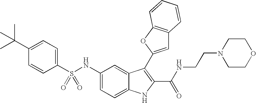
C1(C(C)(C)C)=CC=C(S(NC2=CC=C3C(=C2)C(C2=CC4=C(O2)C=CC=C4)=C(C(NCCN2CCOCC2)=O)N3)(=O)=O)C=C1
